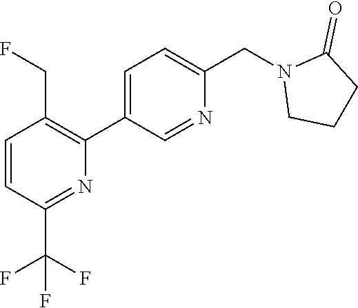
C1=CC(C(F)(F)F)=NC(C2=CC=C(CN3CCCC3=O)N=C2)=C1CF
